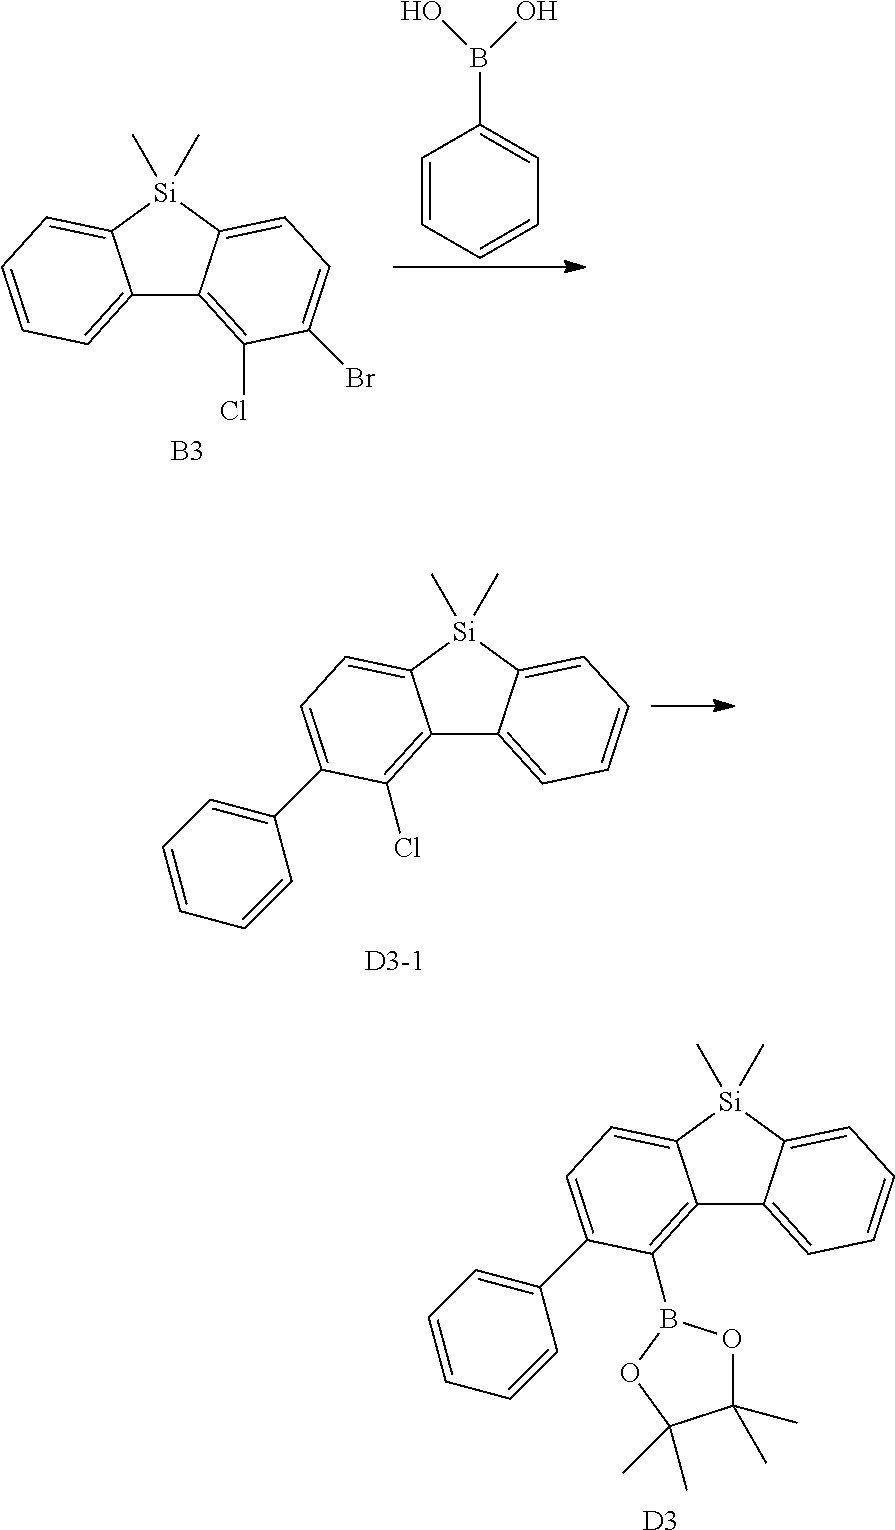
C12=CC=CC=C1[Si](C)(C)C1=CC=C(Br)C(Cl)=C21.[B3].C1=CC=CC=C1B(O)O.[D3-1].C12=C(Cl)C(C3=CC=CC=C3)=CC=C1[Si](C)(C)C1=CC=CC=C21.[D3].C12=C(B3OC(C)(C)C(C)(C)O3)C(C3=CC=CC=C3)=CC=C1[Si](C)(C)C1=CC=CC=C21
